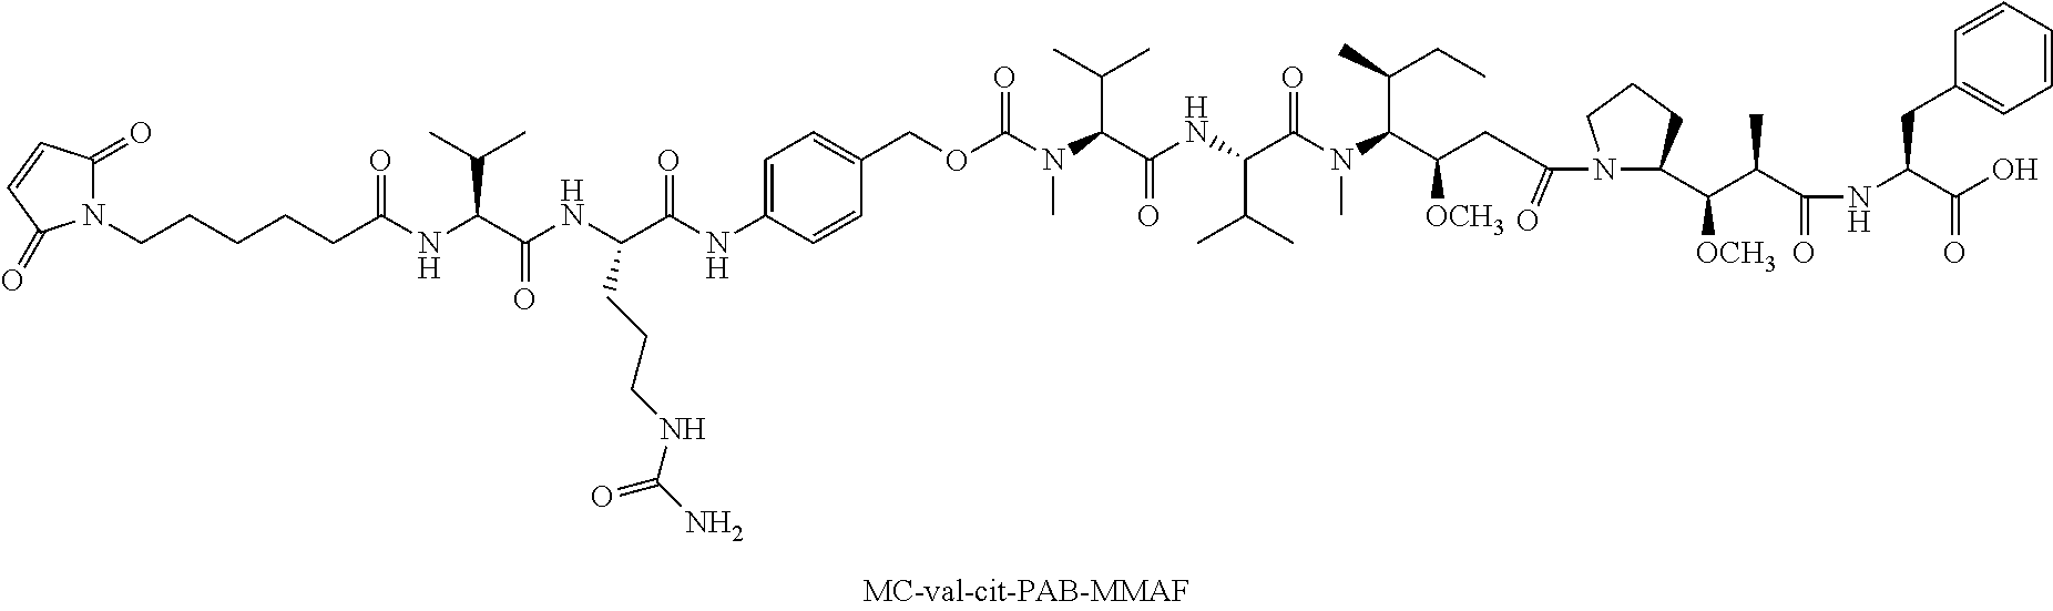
N1(CCCCCC(NC(C(NC(C(=O)NC2=CC=C(COC(=O)N(C)C(C(C)C)C(=O)NC(C(C)C)C(N(C)C(C([OCH3])CC(N3C(C([OCH3])C(C(=O)NC(C(O)=O)CC4=CC=CC=C4)C)CCC3)=O)C(CC)C)=O)C=C2)CCCNC(=O)N)=O)C(C)C)=O)C(=O)C=CC1=O
